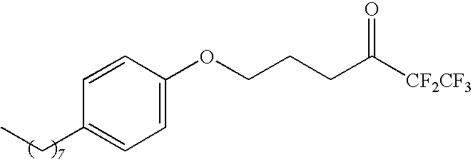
C1(OCCCC([CF2CF3])=O)=CC=C(CC)C=C1
